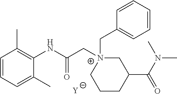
[Y].C1=CC=C(C)C(NC(C[N+]2(CC3=CC=CC=C3)CC(C(N(C)C)=O)CCC2)=O)=C1C
